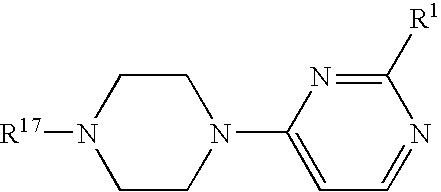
C1([R1])=NC(N2CCN([R17])CC2)=CC=N1
